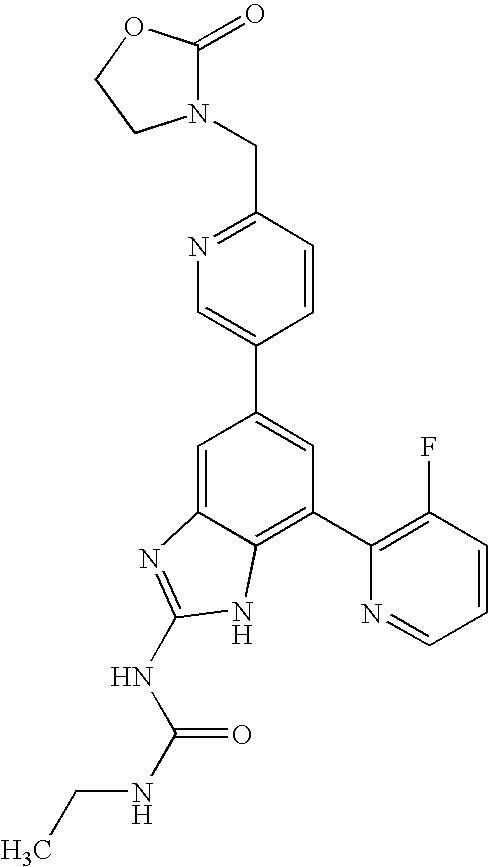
C(C1=NC=C(C2=CC(C3=C(F)C=CC=N3)=C3C(=C2)N=C(NC(NCC)=O)N3)C=C1)N1C(=O)OCC1
